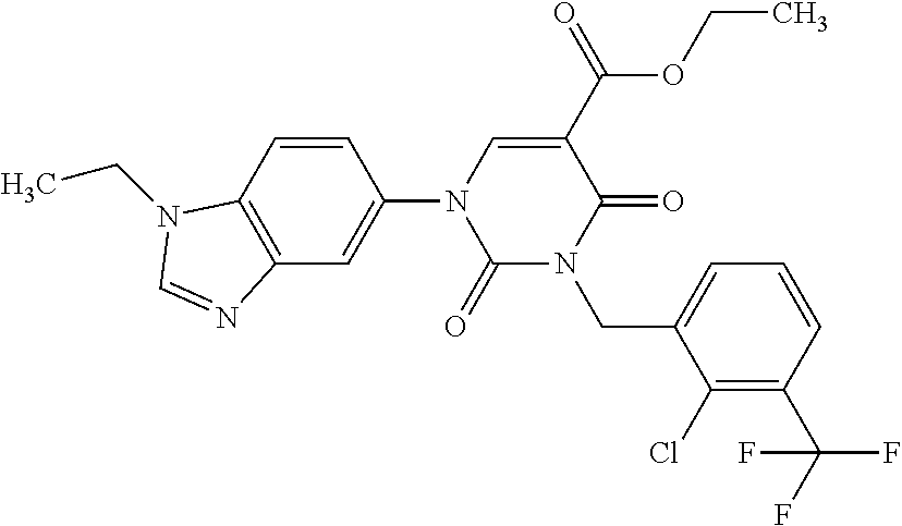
C1=CC2=C(C=C1N1C(=O)N(CC3=CC=CC(C(F)(F)F)=C3Cl)C(=O)C(C(OCC)=O)=C1)N=CN2CC
